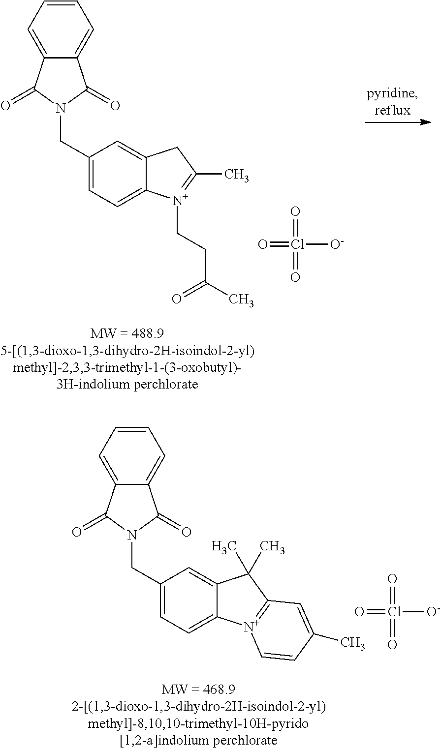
C1=CC=C2C(=C1)C(=O)N(CC1=CC=C3C(=C1)CC(C)=[N+]3CCC(C)=O)C2=O.O=Cl(=O)(=O)[O-].C1=CC=C2C(=C1)C(=O)N(CC1=CC=C3C(=C1)C(C)(C)C1=[N+]3C=CC(C)=C1)C2=O.O=Cl(=O)(=O)[O-]
